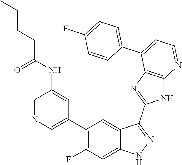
C1=NC=C(C2=C(F)C=C3C(=C2)C(C2=NC4=C(N2)N=CC=C4C2=CC=C(F)C=C2)=NN3)C=C1NC(CCCC)=O
